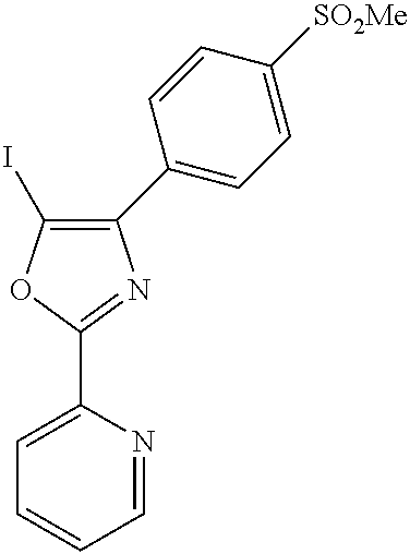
C1=CC=NC(C2=NC(C3=CC=C([SO2Me])C=C3)=C(I)O2)=C1
